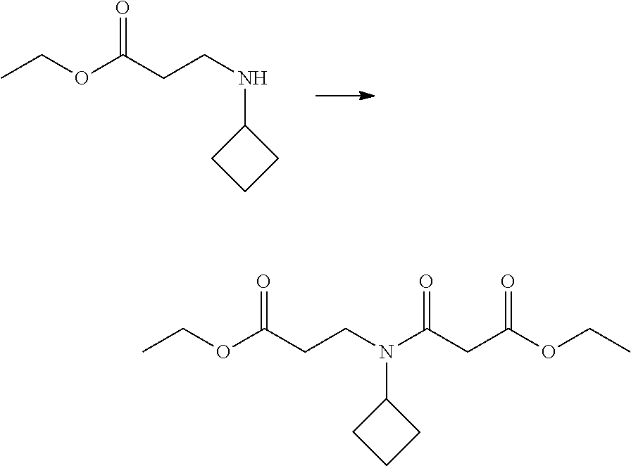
CCOC(CCNC1CCC1)=O.CCOC(CCN(C1CCC1)C(CC(OCC)=O)=O)=O
